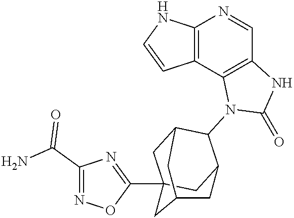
C12=C(C3=C(C=N1)NC(=O)N3C1C3CC4(C5=NC(C(N)=O)=NO5)CC1CC(C4)C3)C=CN2
